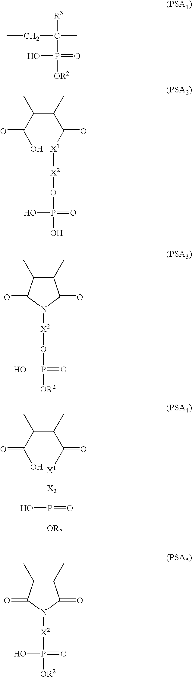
C(C)([R3])(CC)P(=O)(O)[OR2].OC(C(C(C(=O)[X1][X2]OP(=O)(O)O)C)C)=O.C1(C)C(C)C(=O)N([X2]OP(=O)(O)[OR2])C1=O.C1(C)C(C)C(=O)N([X2]P(=O)(O)[OR2])C1=O.OC(C(C(C([X1][X2]P([OR2])(=O)O)=O)C)C)=O
